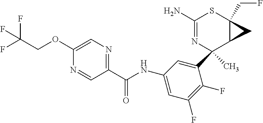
C1(C2(C)N=C(N)SC3(CF)C2C3)=CC(NC(C2=NC=C(OCC(F)(F)F)N=C2)=O)=CC(F)=C1F
